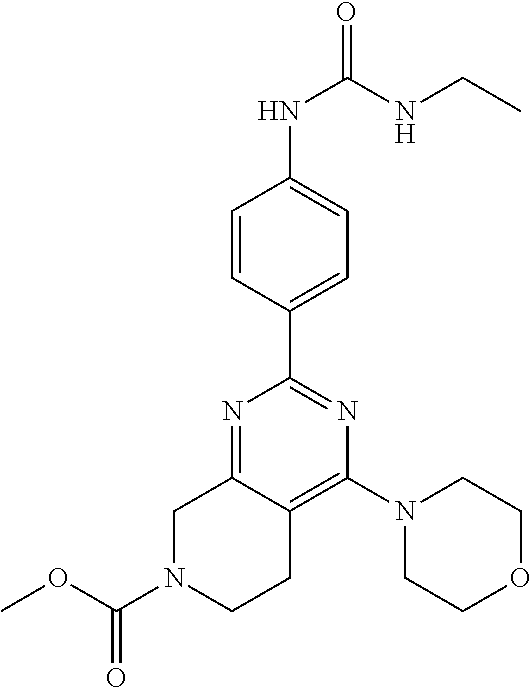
N1(C(OC)=O)CCC2=C(N3CCOCC3)N=C(C3=CC=C(NC(=O)NCC)C=C3)N=C2C1
